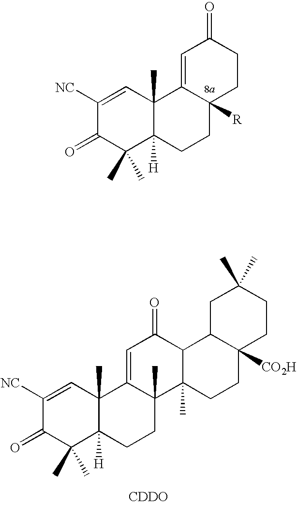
C1([NC])=CC2(C)C([H])(C(C)(C)C1=O)CCC1([R])C2=CC(=O)CC1.C1([NC])=CC2(C)C([H])(C(C)(C)C1=O)CCC1(C)C2=CC(=O)C2C1(C)CCC1([CO2H])C2CC(C)(C)CC1.[CDDO]
